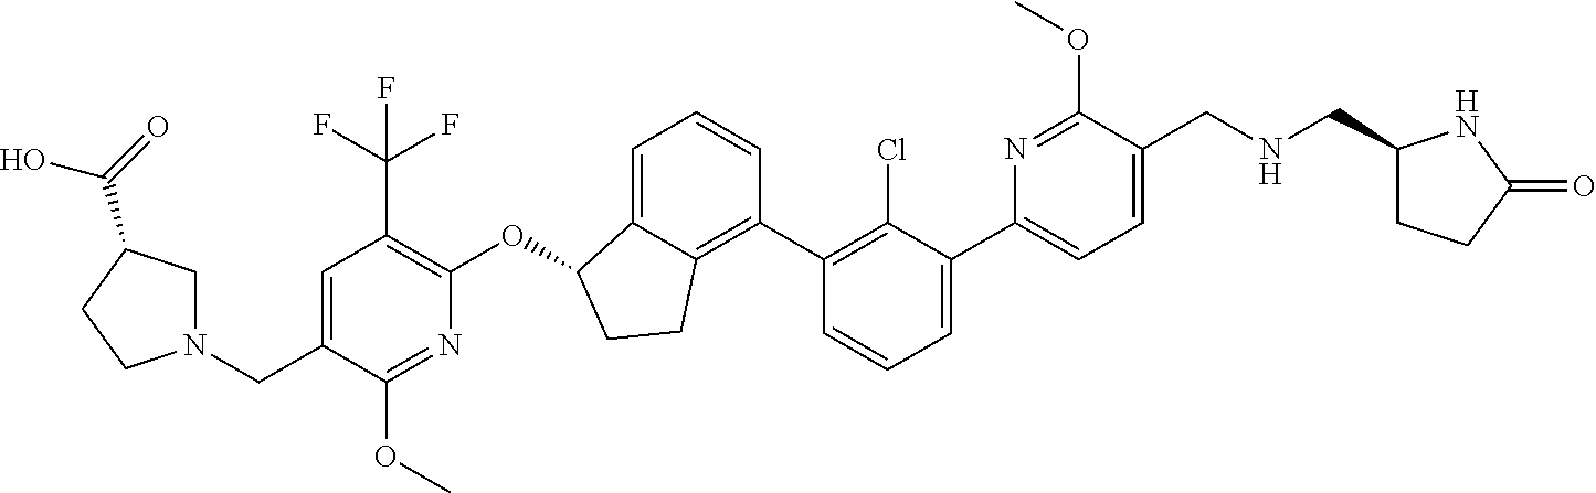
C1=C(C2=CC=CC(C3=C4C(=CC=C3)C(OC3=C(C(F)(F)F)C=C(CN5CC(C(=O)O)CC5)C(OC)=N3)CC4)=C2Cl)N=C(OC)C(CNCC2CCC(=O)N2)=C1
